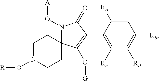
C1N(O[R])CCC2(C1)N(O[A])C(=O)C(C1=C([Rc])C([Rd])=C([Rb])C=C1[Ra])=C2O[G]
